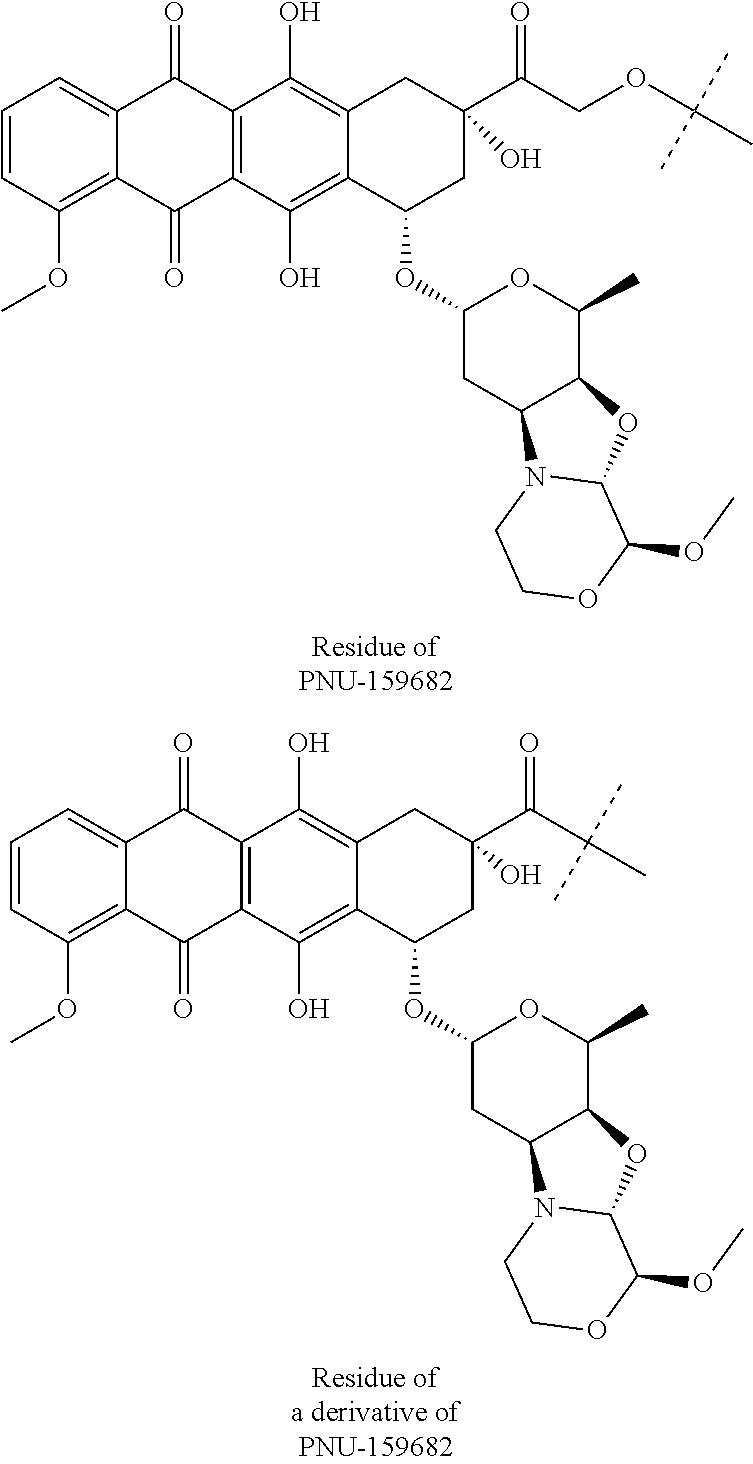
O(C1C2=C(O)C3=C(C(O)=C2CC(O)(C(COC(C)(C)C)=O)C1)C(=O)C1=CC=CC(OC)=C1C3=O)C1CC2C(C(C)O1)OC1N2CCOC1OC.O(C1C2=C(O)C3=C(C(O)=C2CC(O)(C(C(C)(C)C)=O)C1)C(=O)C1=CC=CC(OC)=C1C3=O)C1CC2C(C(C)O1)OC1N2CCOC1OC
